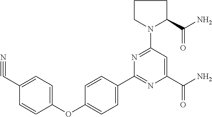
C1(C2=NC(C(N)=O)=CC(N3CCCC3C(=O)N)=N2)=CC=C(OC2=CC=C(C#N)C=C2)C=C1
